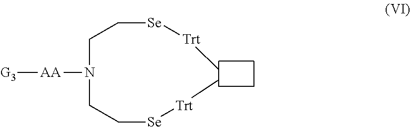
C(N(CC[Se][Trt]C)[AA][G3])C[Se][Trt]C
